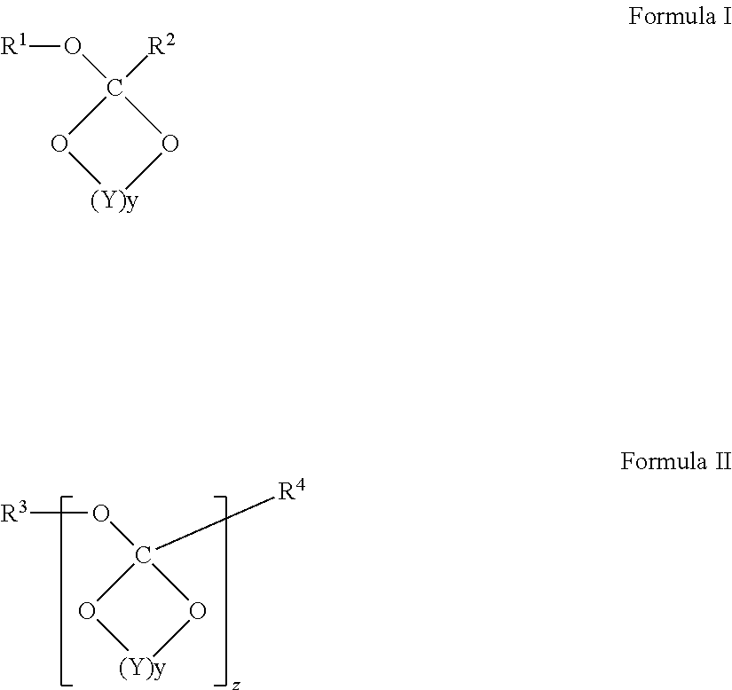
C1([R4])(O[R3])O[(Y)y]O1.C1([R2])(O[R1])O[(Y)y]O1
